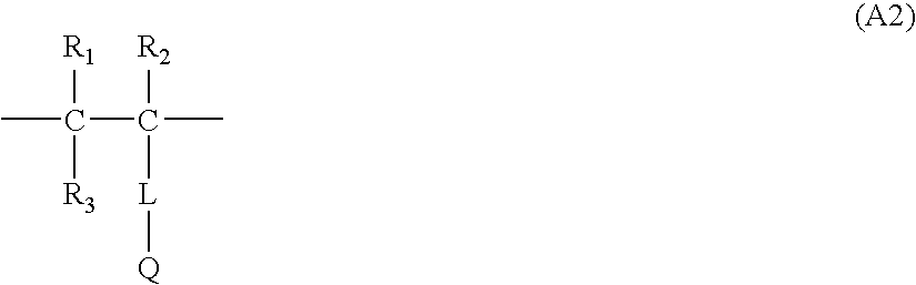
C(C([L][Q])([R2])C)([R1])([R3])C
